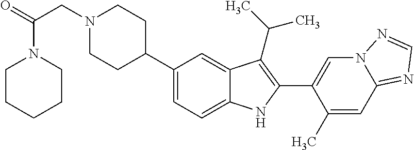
N1(CC(N2CCCCC2)=O)CCC(C2=CC=C3C(=C2)C(C(C)C)=C(C2=CN4C(=NC=N4)C=C2C)N3)CC1
